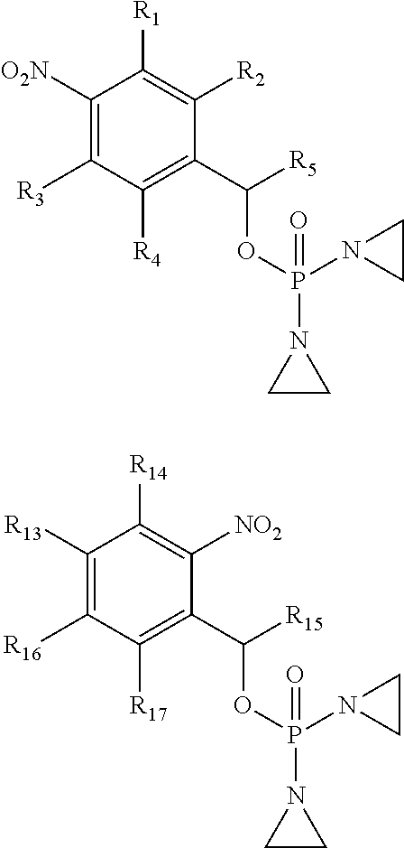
C1([O2N])=C([R3])C([R4])=C(C([R5])OP(N2CC2)(N2CC2)=O)C([R2])=C1[R1].C1([R13])=C([R16])C([R17])=C(C([R15])OP(N2CC2)(N2CC2)=O)C([NO2])=C1[R14]
